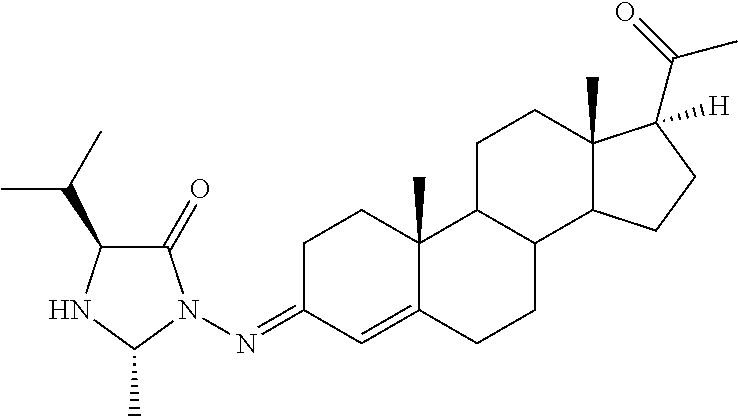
C1C(=NN2C(=O)C(C(C)C)NC2C)C=C2C(C)(C1)C1C(CC2)C2C(C)(CC1)C([H])(C(=O)C)CC2
